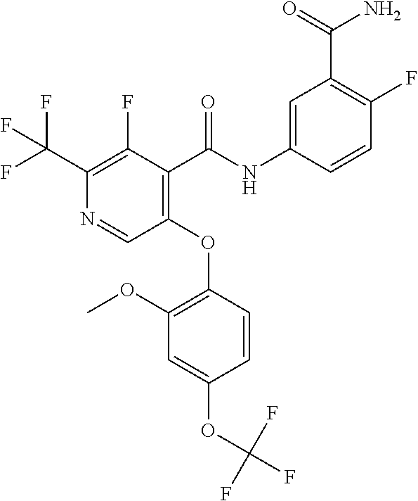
C1(C(F)(F)F)=C(F)C(C(NC2=CC(C(N)=O)=C(F)C=C2)=O)=C(OC2=C(OC)C=C(OC(F)(F)F)C=C2)C=N1
